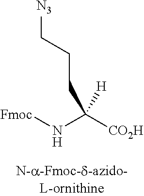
[Fmoc]NC([CO2H])([H])CCC[N3]
